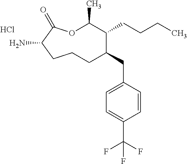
O1C(C)C(CCCC)C(CC2=CC=C(C(F)(F)F)C=C2)CCCC(N)C1=O.Cl
